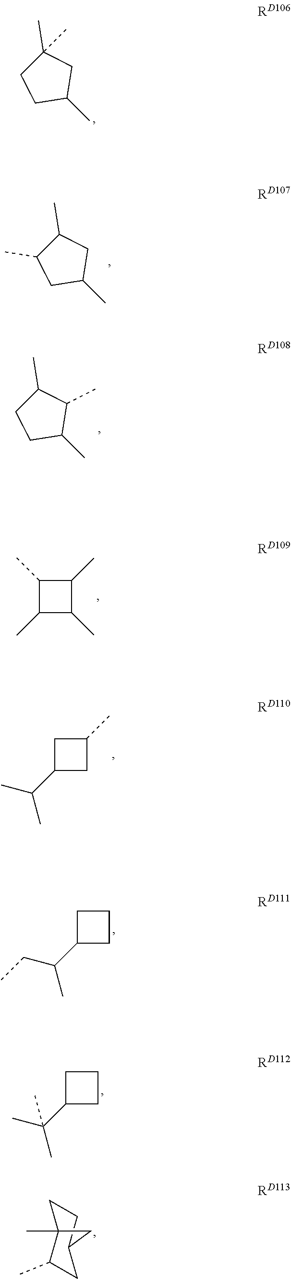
C1(C)CC(C)(C)CC1.C1(C)C(C)C(C)CC1.C1(C)C(C)C(C)C1C.C1(C)CC(C(C)C)C1.C1CC(C(CC)C)C1.C1CC(C(C)(C)C)C1.C1CC2(C)C(C)CC1C2.C1(C)CC(C)C(C)C1
